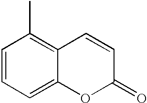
C1=CC=C2C(=C1C)C=CC(=O)O2
